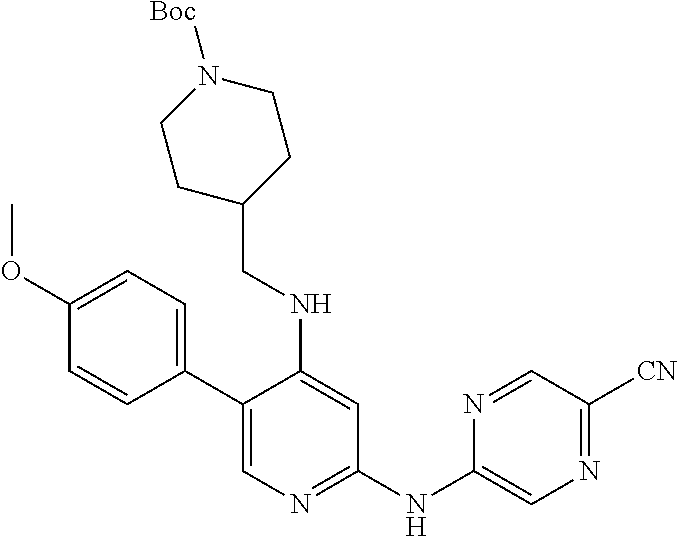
C1(C2=CC=C(OC)C=C2)=CN=C(NC2=CN=C([CN])C=N2)C=C1NCC1CCN([Boc])CC1
